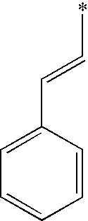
C1(C=C*)=CC=CC=C1
